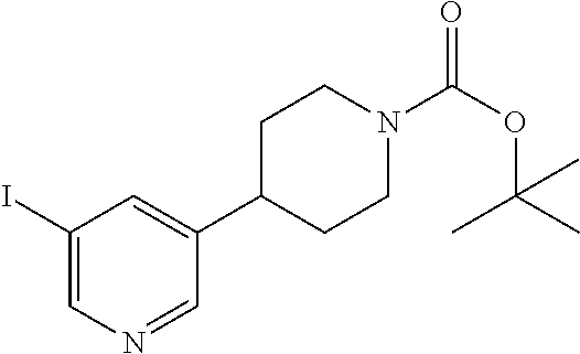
C1(I)=CN=CC(C2CCN(C(OC(C)(C)C)=O)CC2)=C1
